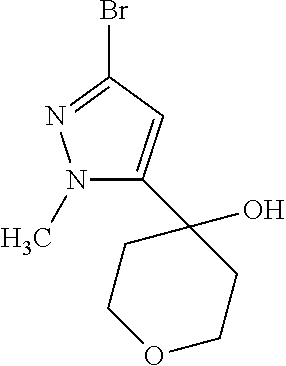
N1(C)C(C2(O)CCOCC2)=CC(Br)=N1
